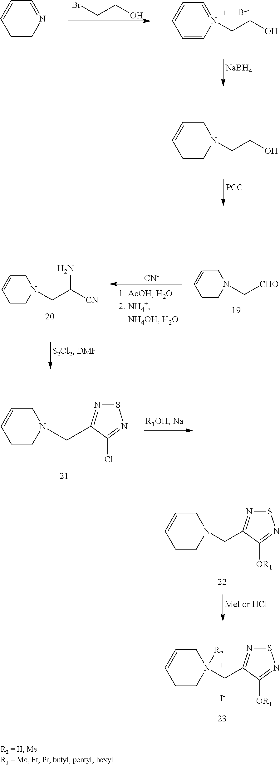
[CN-].C1CN(C[CHO])CC=C1.C1CN(CC([CN])N)CC=C1.C1CN(CC2=NSN=C2[OR1])([R2])CC=C1.[I-].C1CN(CC2=NSN=C2Cl)CC=C1.C1CN(CC2=NSN=C2[OR1])CC=C1.[Br-].C1=CN(CCO)=CC=C1.BrCCO.[NaBH4].C1=CN=CC=C1.C1CN(CCO)CC=C1.[PCC]
